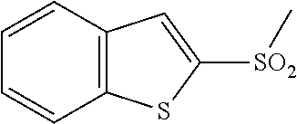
[SO2](C1=CC2=C(S1)C=CC=C2)C
